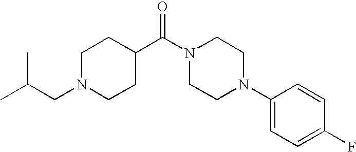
C1N(CC(C)C)CCC(C(N2CCN(C3=CC=C(F)C=C3)CC2)=O)C1
